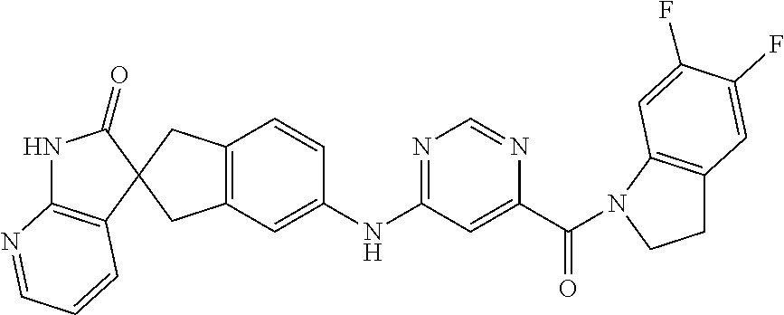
N1C2=C(C=CC=N2)C2(C1=O)CC1=C(C=C(NC3=NC=NC(C(=O)N4C5=C(CC4)C=C(F)C(F)=C5)=C3)C=C1)C2
